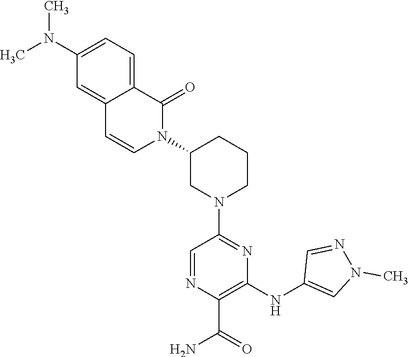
C12=CC=C(N(C)C)C=C1C=CN(C1CN(C3=NC(NC4=CN(C)N=C4)=C(C(=O)N)N=C3)CCC1)C2=O
